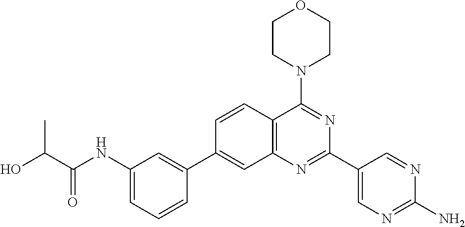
C1(NC(C(O)C)=O)=CC=CC(C2=CC3=C(C=C2)C(N2CCOCC2)=NC(C2=CN=C(N)N=C2)=N3)=C1
